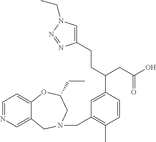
C1=C(C(CCC2=CN(CC)N=N2)CC(O)=O)C=CC(C)=C1CN1CC2=CN=CC=C2OC(CC)C1
